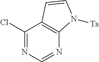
C1(Cl)=NC=NC2=C1C=CN2[Ts]
